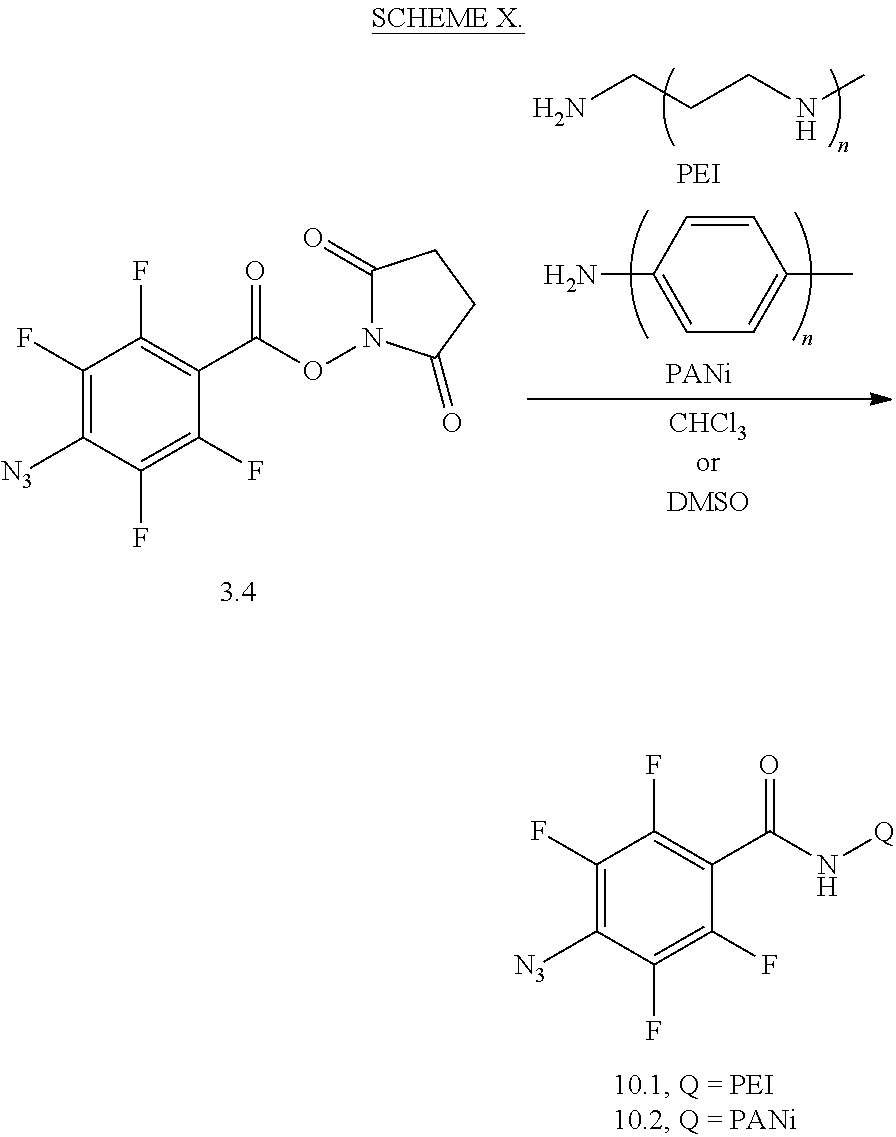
C1(F)=C([N3])C(F)=C(F)C(C(N[Q])=O)=C1F.C1=CC(N)=CC=C1C.NCCCNC.C1(F)=C([N3])C(F)=C(F)C(C(ON2C(=O)CCC2=O)=O)=C1F
